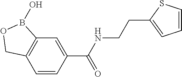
C12=C(C=CC(C(NCCC3=CC=CS3)=O)=C1)COB2O
